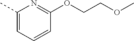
C1(C)=CC=CC(OCCOC)=N1
